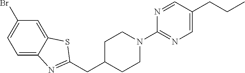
C12=CC(Br)=CC=C1N=C(CC1CCN(C3=NC=C(CCC)C=N3)CC1)S2
